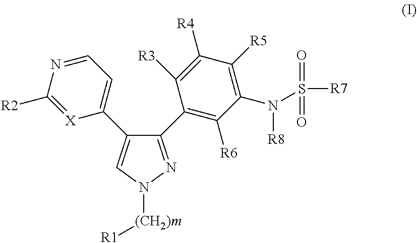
C1(C2=C([R6])C(N([R8])S([R7])(=O)=O)=C([R5])C([R4])=C2[R3])=NN([(CH2)m][R1])C=C1C1=CC=NC([R2])=[X]1
